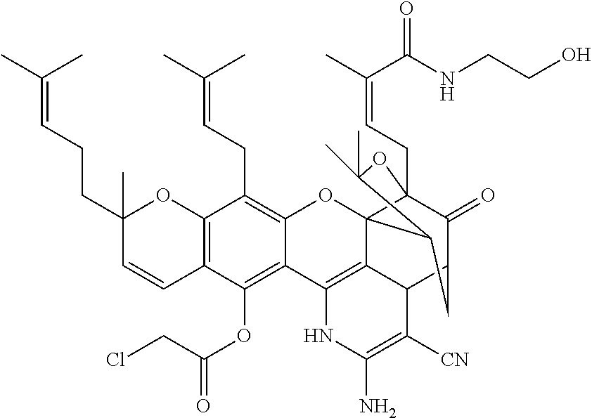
C12=C(C(OC(CCl)=O)=C3C(=C1CC=C(C)C)OC14C5=C3NC(N)=C([CN])C5C3C(=O)C1(CC=C(C)C(NCCO)=O)OC(C)(C)C4C3)C=CC(CCC=C(C)C)(C)O2
